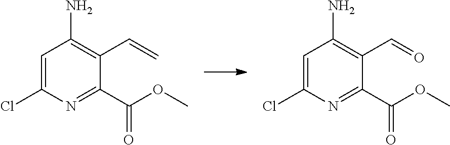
C1=C(Cl)N=C(C(OC)=O)C(C=C)=C1N.C1=C(Cl)N=C(C(OC)=O)C(C=O)=C1N
